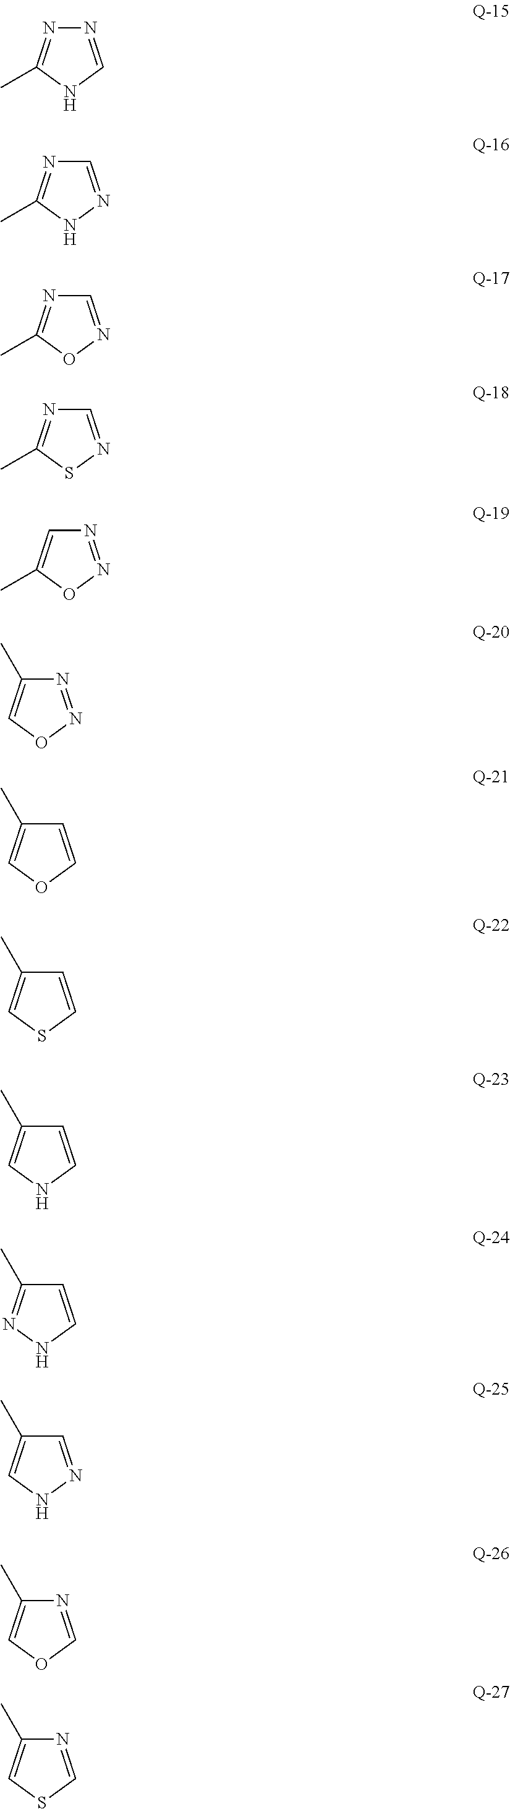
N1=C(C)NC=N1.N1=C(C)NN=C1.N1=C(C)ON=C1.N1=C(C)SN=C1.C1=C(C)ON=N1.C1(C)=CON=N1.C1(C)=COC=C1.C1(C)=CSC=C1.C1(C)=CNC=C1.C1(C)=NNC=C1.C1(C)=CNN=C1.C1(C)=COC=N1.C1(C)=CSC=N1
